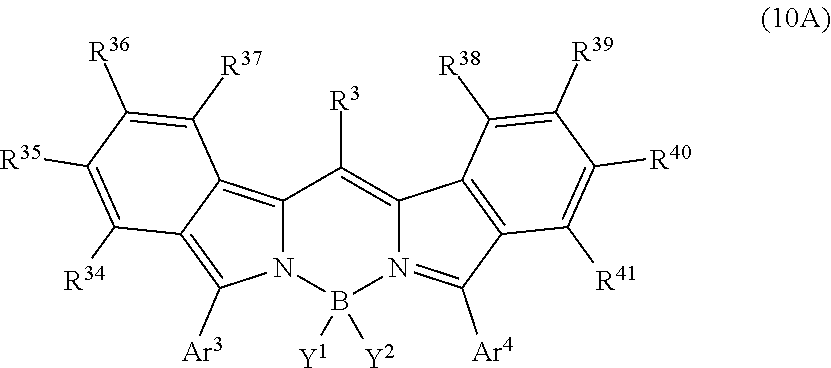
C12=C3C(=C([Ar3])N1B([Y1])([Y2])N1=C([Ar4])C4=C(C1=C2[R3])C([R38])=C([R39])C([R40])=C4[R41])C([R34])=C([R35])C([R36])=C3[R37]
